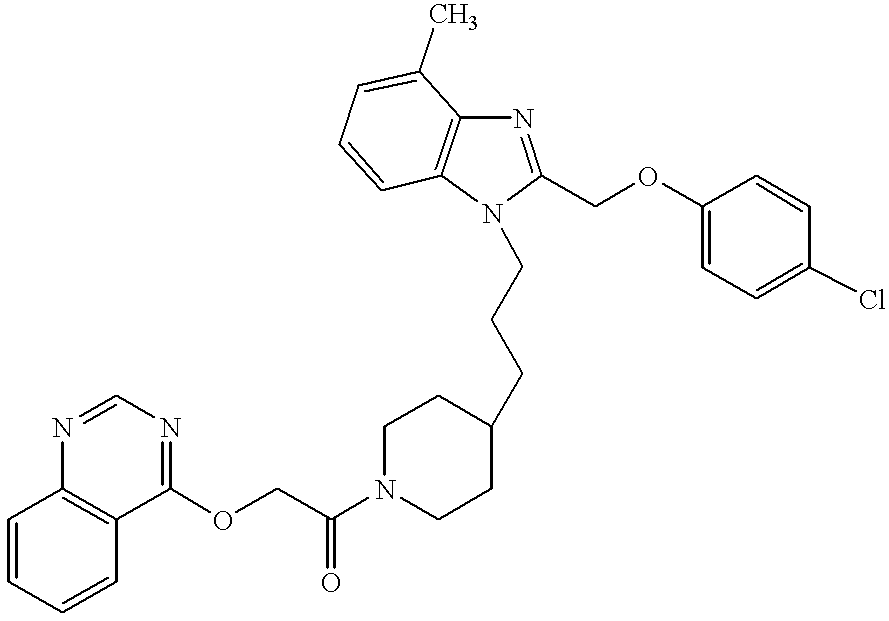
C(CCC1CCN(C(COC2=NC=NC3=C2C=CC=C3)=O)CC1)N1C2=C(N=C1COC1=CC=C(Cl)C=C1)C(C)=CC=C2
